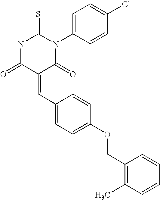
N1C(=O)C(=CC2=CC=C(OCC3=C(C)C=CC=C3)C=C2)C(=O)N(C2=CC=C(Cl)C=C2)C1=S
